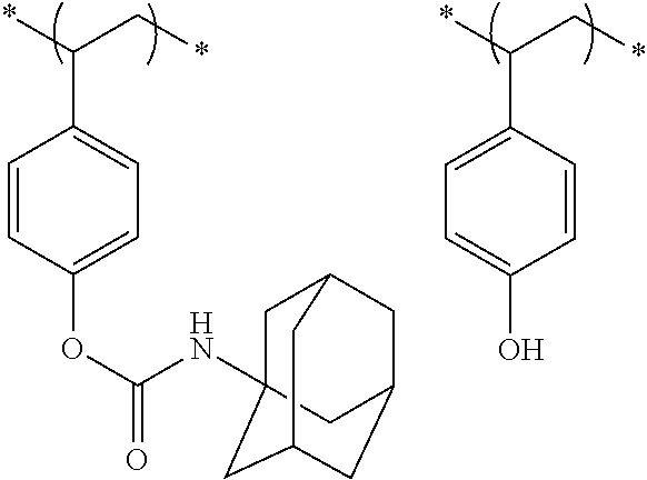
C1=CC(OC(=O)NC23CC4CC(CC(C2)C4)C3)=CC=C1C(*)C*.C1=C(C(*)C*)C=CC(O)=C1
